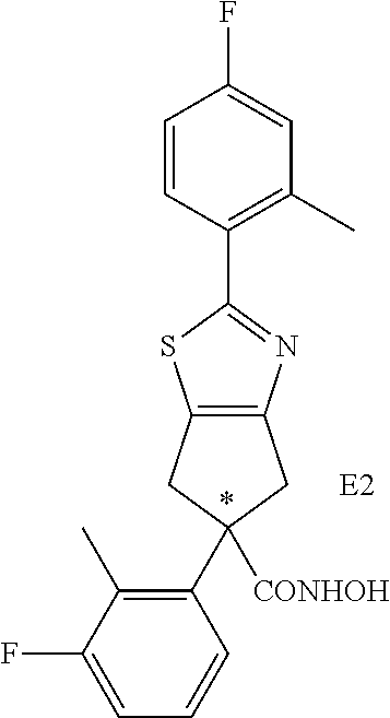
C12=C(CC([CONHOH])(C3=C(C)C(F)=CC=C3)C1)N=C(C1=C(C)C=C(F)C=C1)S2.*.[E2]
